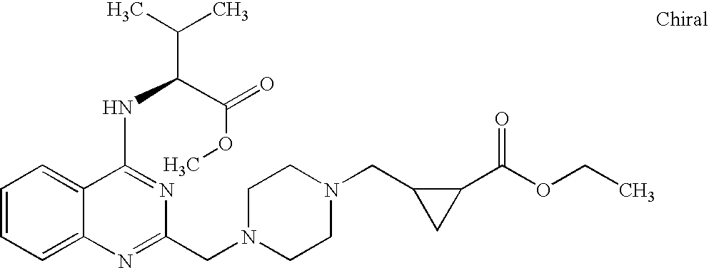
C1=CC=C2C(=C1)N=C(CN1CCN(CC3CC3C(OCC)=O)CC1)N=C2NC(C(=O)OC)C(C)C
